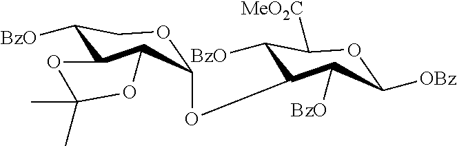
C1(OC2C([BzO])C([MeO2C])OC([OBz])C2[BzO])OCC([BzO])C2C1OC(C)(C)O2
